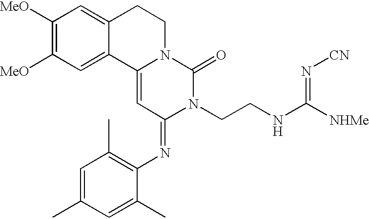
C1([MeO])=C([MeO])C=C2C(=C1)CCN1C2=CC(=NC2=C(C)C=C(C)C=C2C)N(CCNC([NHMe])=N[CN])C1=O
